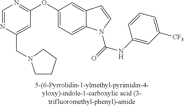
C1=NC(CN2CCCC2)=CC(OC2=CC=C3C(=C2)C=CN3C(=O)NC2=CC([CF3])=CC=C2)=N1
